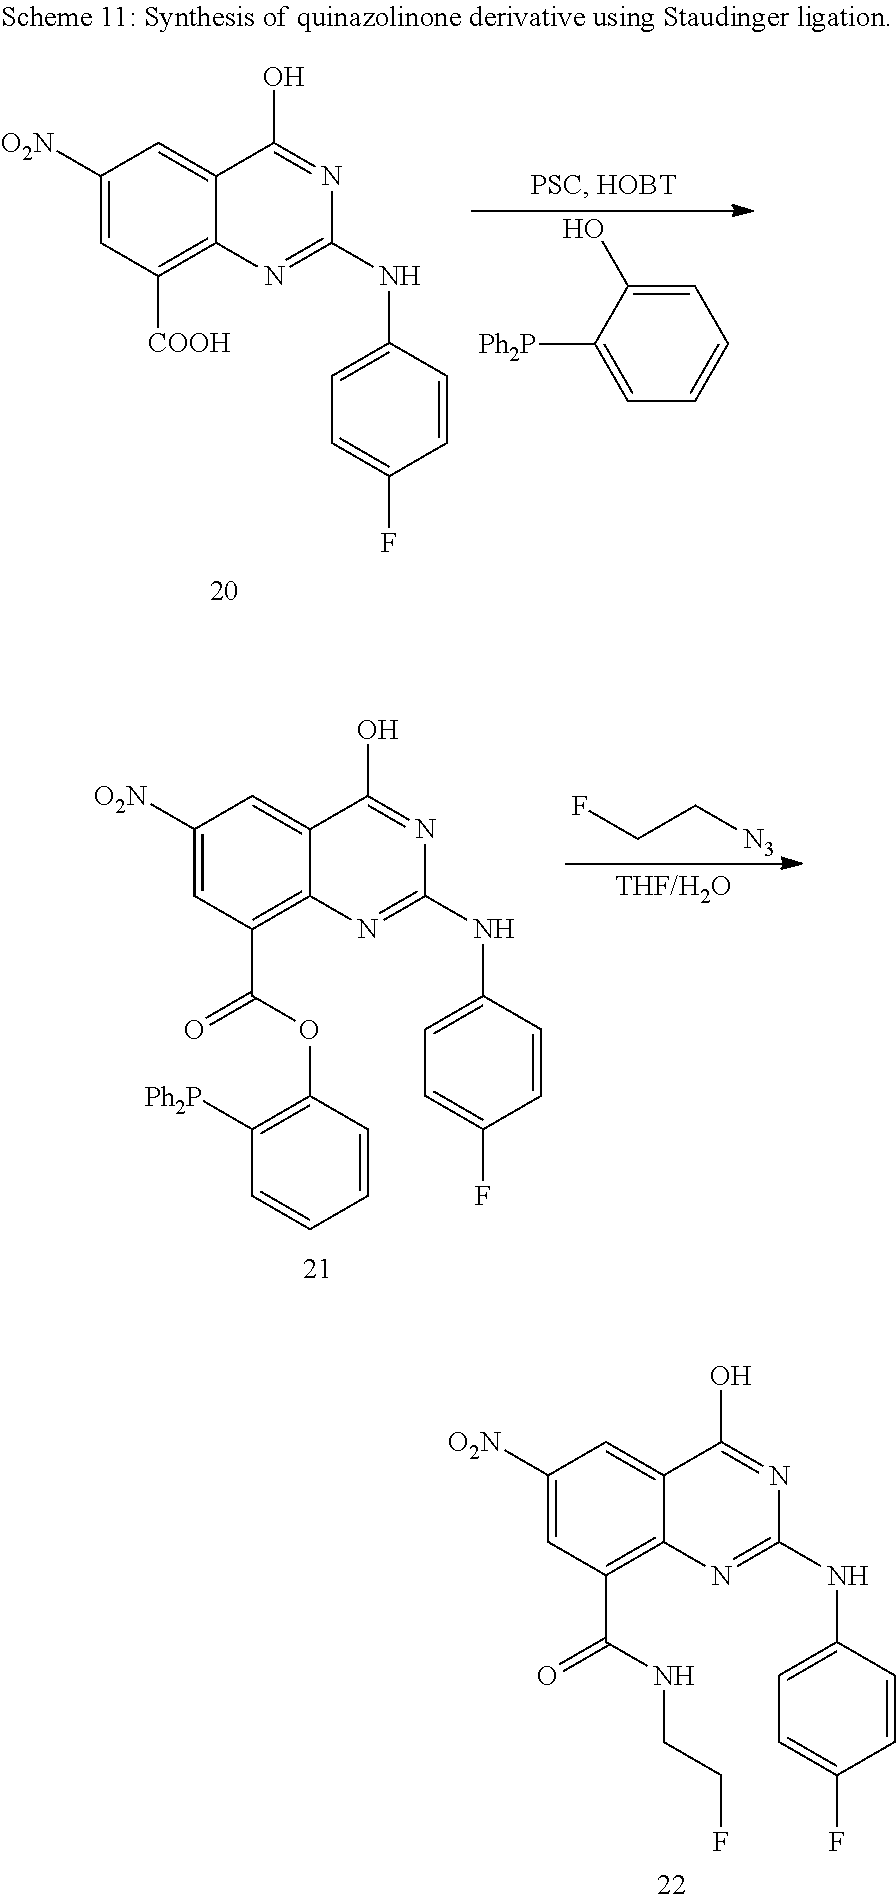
C1([O2N])=CC(C(=O)NCCF)=C2C(=C1)C(O)=NC(NC1=CC=C(F)C=C1)=N2.C1([O2N])=CC([COOH])=C2C(=C1)C(O)=NC(NC1=CC=C(F)C=C1)=N2.C1=C(O)C([Ph2P])=CC=C1.C1([O2N])=CC(C(=O)OC2=C([Ph2P])C=CC=C2)=C2C(=C1)C(O)=NC(NC1=CC=C(F)C=C1)=N2.FCC[N3]
